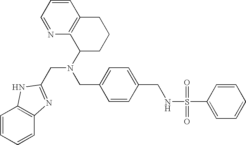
C1=CC=NC2=C1CCCC2N(CC1=CC=C(CNS(C2=CC=CC=C2)(=O)=O)C=C1)CC1=NC2=C(C=CC=C2)N1
